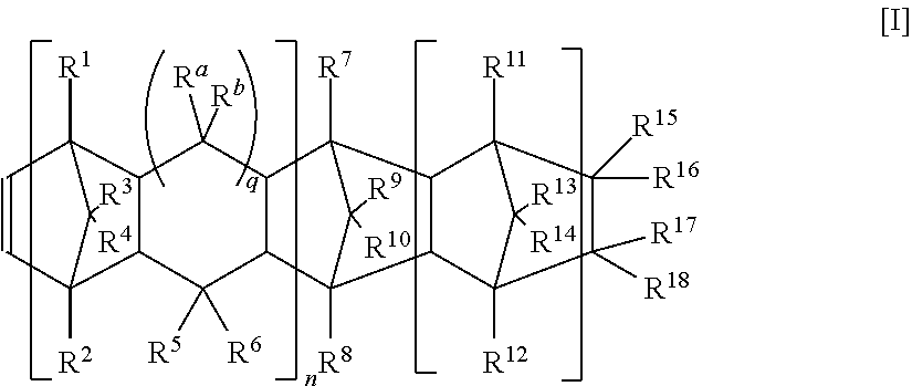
C1([R5])([R6])C2C3([R2])C=CC([R1])(C2C([Rb])([Ra])C2C1C1([R8])C([R9])([R10])C2([R7])C2C1C1([R12])C([R17])([R18])C([R15])([R16])C2([R11])C1([R13])[R14])C3([R3])[R4]
